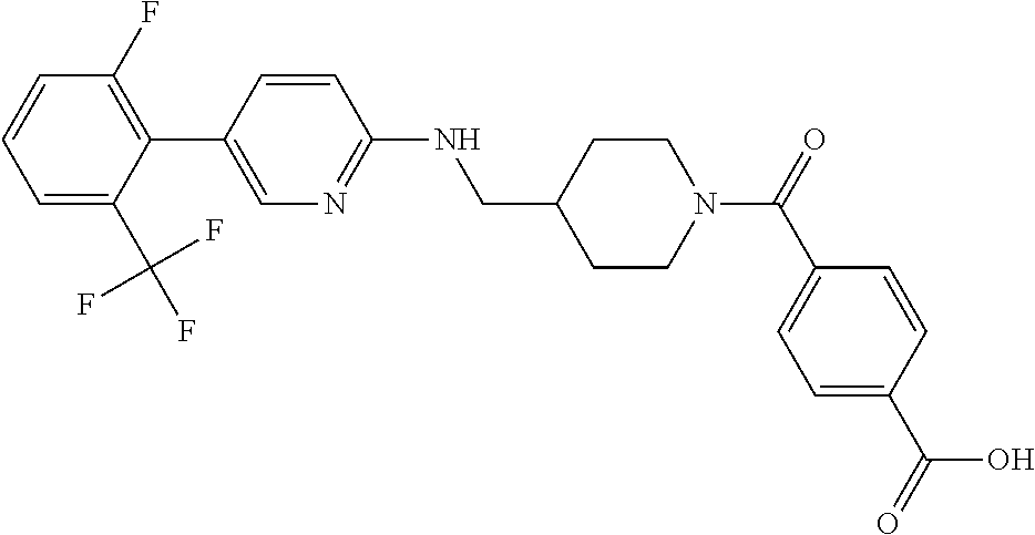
C1(F)=C(C2=CN=C(NCC3CCN(C(C4=CC=C(C(=O)O)C=C4)=O)CC3)C=C2)C(C(F)(F)F)=CC=C1
